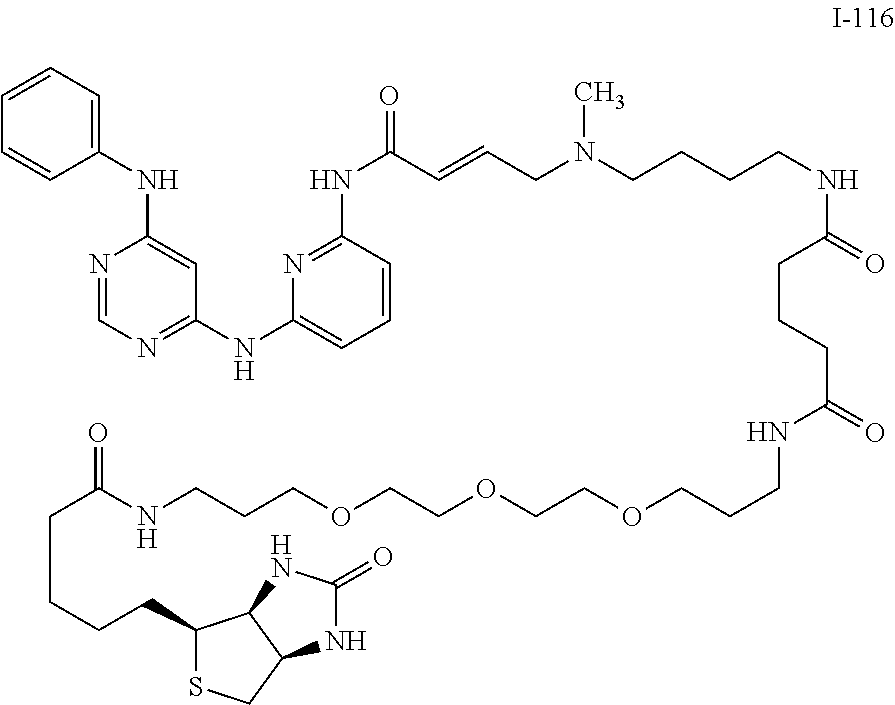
C1(NC(=O)C=CCN(CCCCNC(=O)CCCC(=O)NCCCOCCOCCOCCCNC(CCCCC2SCC3C2NC(=O)N3)=O)C)=NC(NC2=NC=NC(NC3=CC=CC=C3)=C2)=CC=C1
